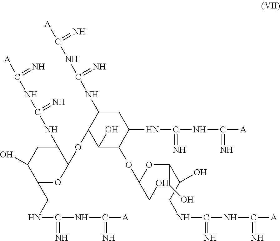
C1(CNC(NC(=N)[A])=N)OC(OC2C(O)C(OC3OC(CO)C(O)C(NC(NC(=N)[A])=N)C3O)C(NC(NC(=N)[A])=N)CC2NC(NC([A])=N)=N)C(NC(NC([A])=N)=N)CC1O
